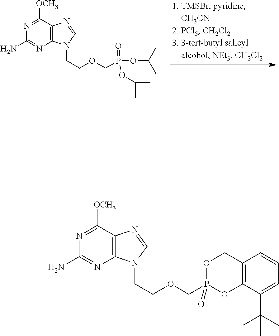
N1=C([OCH3])C2=C(N=C1N)N(CCOCP(=O)(OC(C)C)OC(C)C)C=N2.N1=C([OCH3])C2=C(N=C1N)N(CCOCP1(=O)OCC3=C(O1)C(C(C)(C)C)=CC=C3)C=N2
